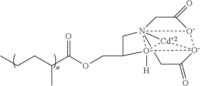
C1N2345CC(COC(C(CCC)C)=O)O26([H])[O-]([O-]3C(=O)C4)(C1=O)[Cd]65
